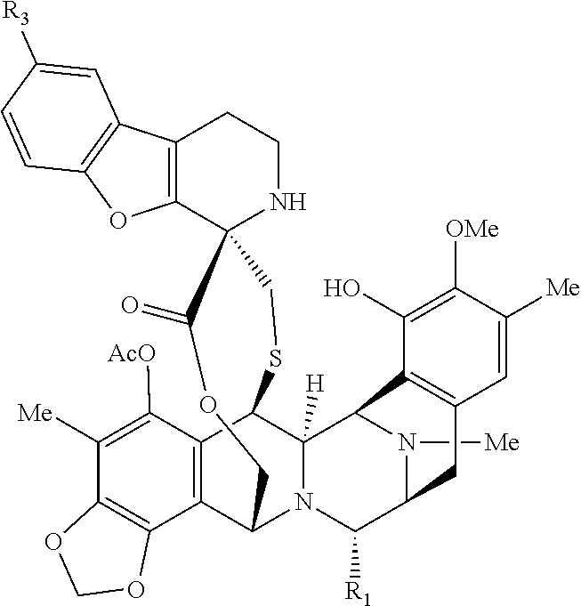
C1(O)=C([OMe])C([Me])=CC2=C1C1C3([H])N(C4C5=C(C3SCC3(C6=C(CCN3)C3=C(O6)C=CC([R3])=C3)C(=O)OC4)C([AcO])=C([Me])C3=C5OCO3)C([R1])C(C2)N1[Me]
